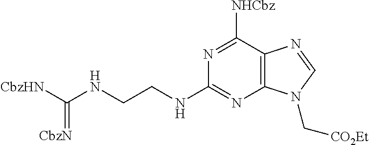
[CbzHN]C(NCCNC1=NC2=C(C([NHCbz])=N1)N=CN2C[CO2Et])=[CbzN]
